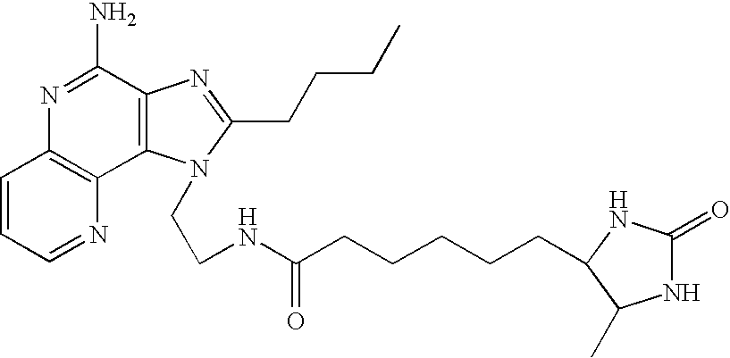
C1=CC=NC2=C1N=C(N)C1=C2N(CCNC(CCCCCC2NC(=O)NC2C)=O)C(CCCC)=N1
